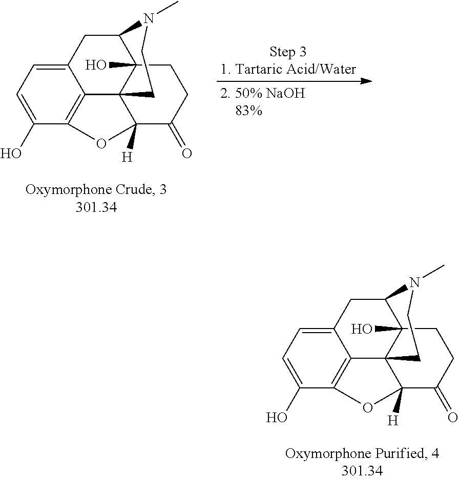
C12=CC=C(O)C3=C1C14C(O)(C(C2)N(C)CC1)CCC(=O)C4([H])O3.C12=CC=C(O)C3=C1C14C(O)(C(C2)N(C)CC1)CCC(=O)C4([H])O3
